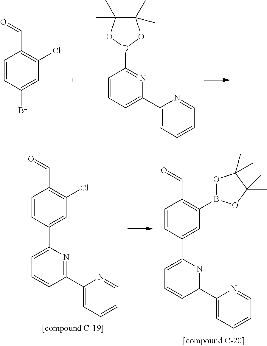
C1=CC(Br)=CC(Cl)=C1C=O.C1=CC=C(C2=CC=CC=N2)N=C1B1OC(C)(C)C(C)(C)O1.C1=C(C2=CC(Cl)=C(C=O)C=C2)N=C(C2=CC=CC=N2)C=C1.C1=C(C2=CC(B3OC(C)(C)C(C)(C)O3)=C(C=O)C=C2)N=C(C2=CC=CC=N2)C=C1
